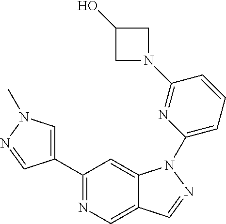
C1(C2=CN(C)N=C2)=NC=C2C(=C1)N(C1=CC=CC(N3CC(O)C3)=N1)N=C2
